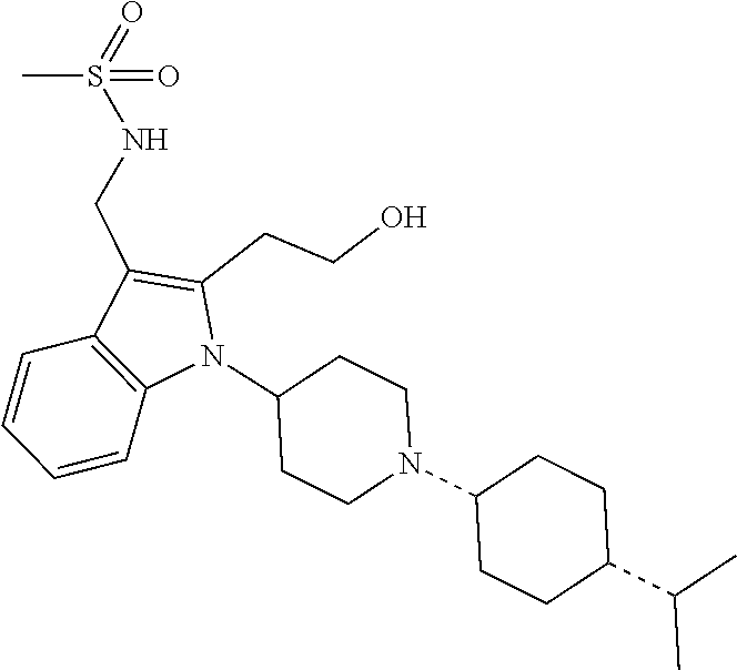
N1(C2CCN(C3CCC(C(C)C)CC3)CC2)C(CCO)=C(CNS(=O)(C)=O)C2=C1C=CC=C2
